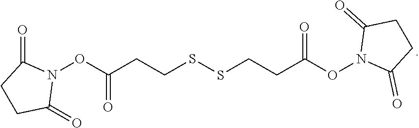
C(CSSCCC(ON1C(=O)CCC1=O)=O)C(ON1C(=O)CCC1=O)=O
